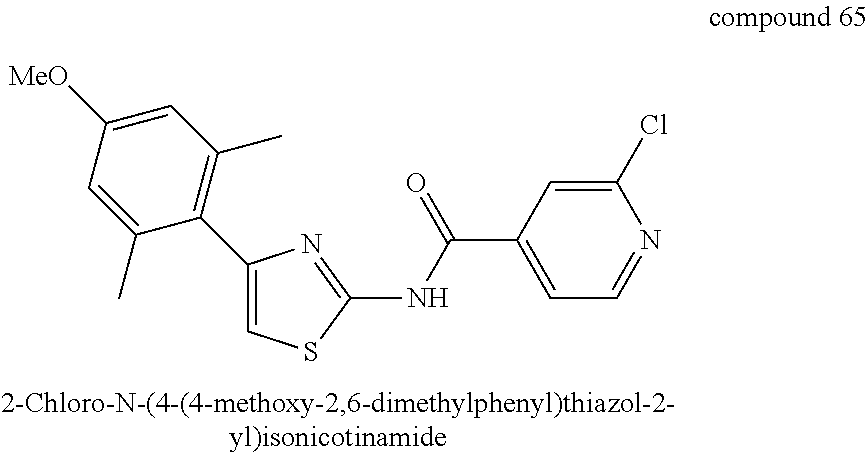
C1(C2=C(C)C=C([MeO])C=C2C)=CSC(NC(C2=CC=NC(Cl)=C2)=O)=N1
